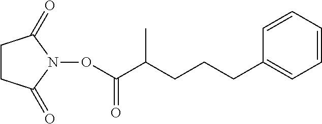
O=C(ON1C(=O)CCC1=O)C(CCCC1=CC=CC=C1)C
